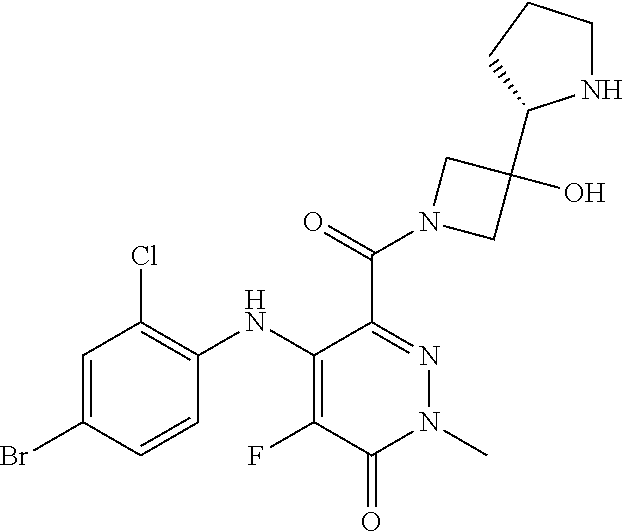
C1=C(Br)C=CC(NC2=C(F)C(=O)N(C)N=C2C(=O)N2CC(O)(C3NCCC3)C2)=C1Cl
